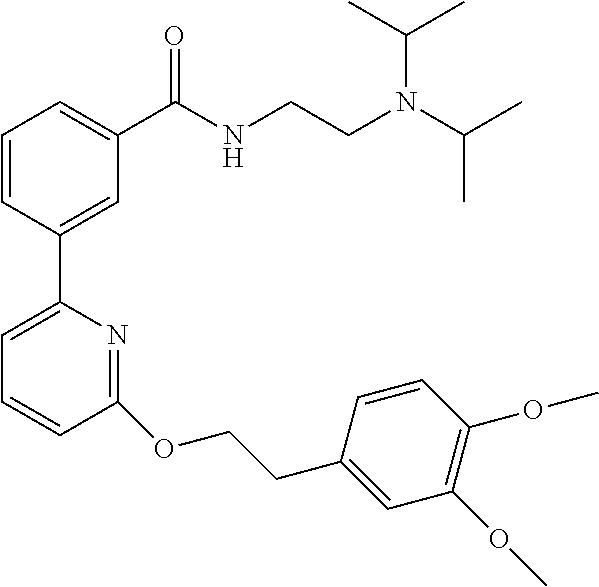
C1=CC(C2=CC=CC(OCCC3=CC(OC)=C(OC)C=C3)=N2)=CC(C(NCCN(C(C)C)C(C)C)=O)=C1
